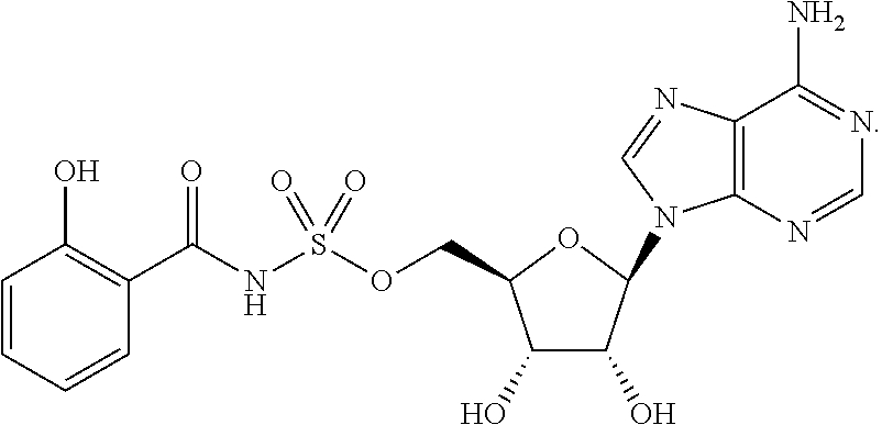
C12=C(N=CN=C1N)N(C1C(O)C(O)C(COS(NC(C3=C(O)C=CC=C3)=O)(=O)=O)O1)C=N2
